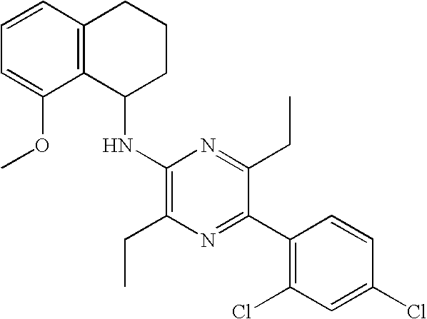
C1(Cl)=CC(Cl)=C(C2=NC(CC)=C(NC3C4=C(CCC3)C=CC=C4OC)N=C2CC)C=C1
